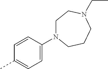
C1=CC(N2CCN(CC)CCC2)=CC=C1C
